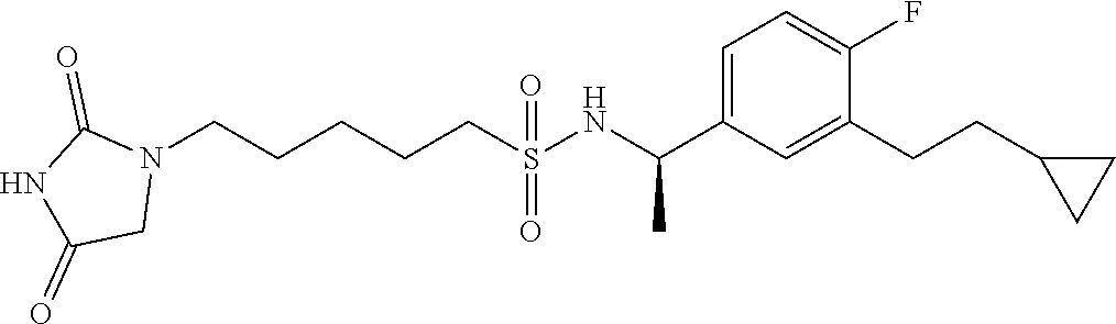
N1(CCCCCS(=O)(=O)NC(C2=CC=C(F)C(CCC3CC3)=C2)C)C(=O)NC(=O)C1
